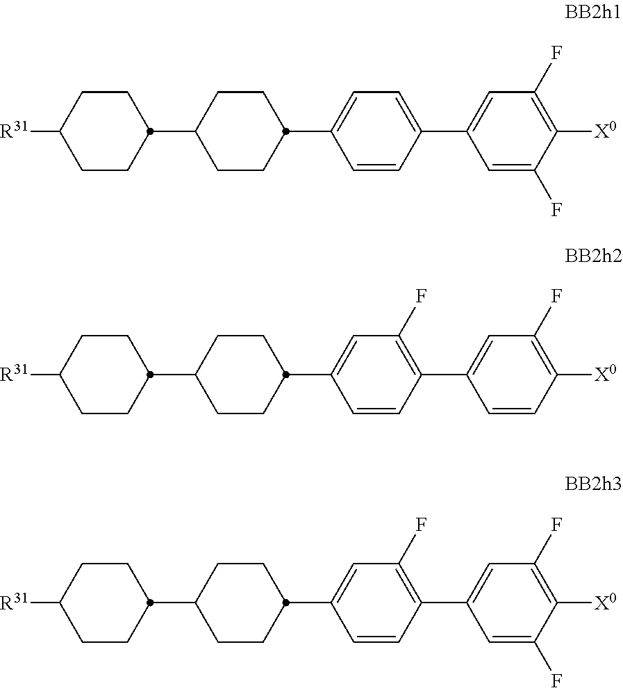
C1CC(C2CCC(C3=CC=C(C4=CC(F)=C([X0])C(F)=C4)C=C3)CC2)CCC1[R31].C1CC(C2CCC(C3=CC(F)=C(C4=CC(F)=C([X0])C(F)=C4)C=C3)CC2)CCC1[R31].C1CC(C2CCC(C3=CC(F)=C(C4=CC(F)=C([X0])C=C4)C=C3)CC2)CCC1[R31]
